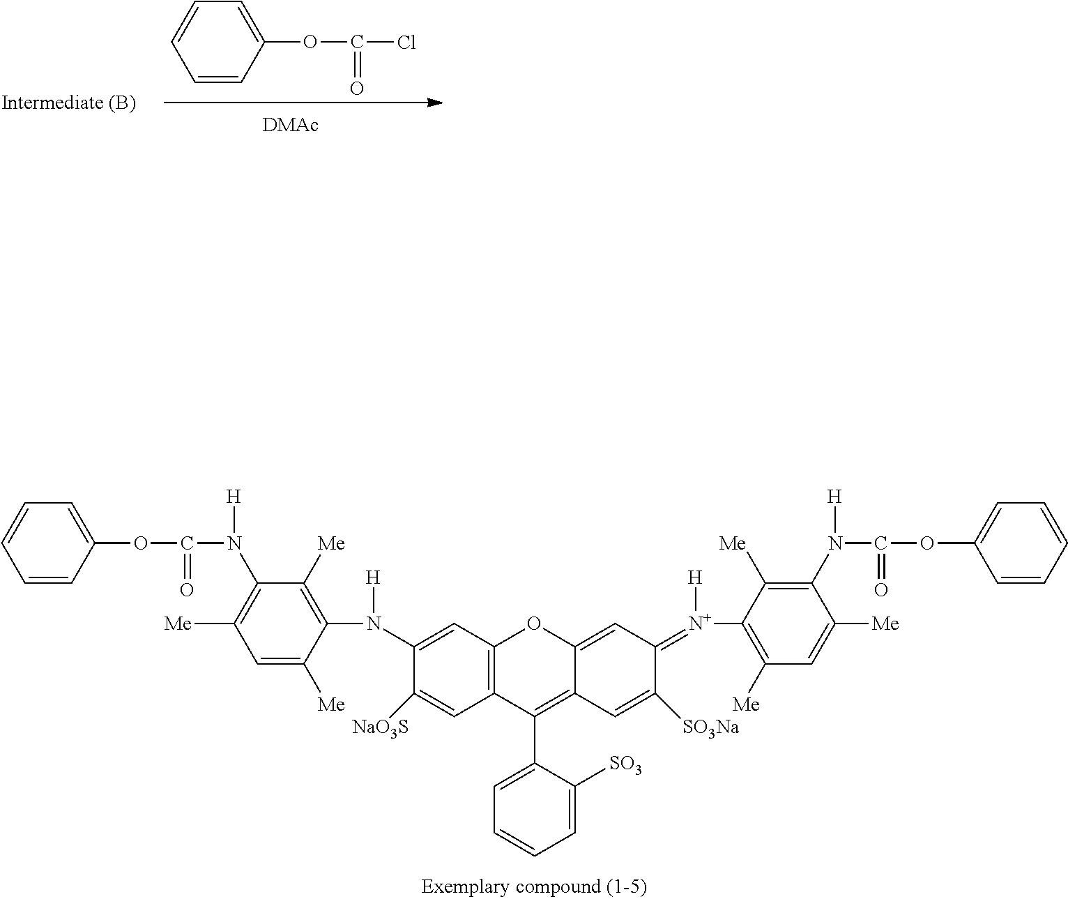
C1(N(C2=C([Me])C(N([H])C(OC3=CC=CC=C3)=O)=C([Me])C=C2[Me])[H])=CC2=C(C=C1[NaO3S])C(C1=CC=CC=C1[SO3])=C1C(=CC(=[N+](C3=C([Me])C=C([Me])C(N([H])C(OC4=CC=CC=C4)=O)=C3[Me])[H])C([SO3Na])=C1)O2.O(C(Cl)=O)C1=CC=CC=C1.[DMAc]
